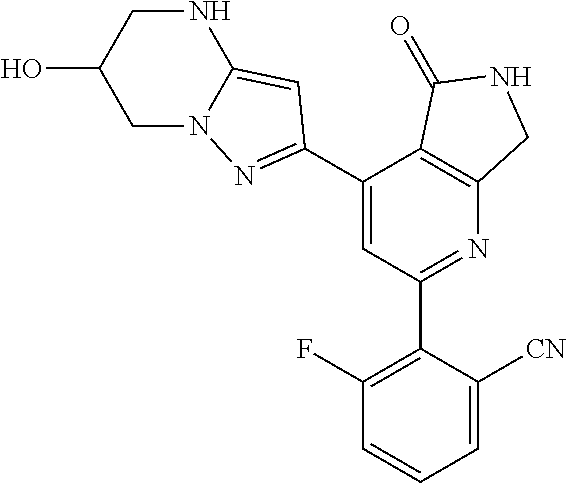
C1(C2=C(F)C=CC=C2[CN])=NC2=C(C(C3=NN4CC(O)CNC4=C3)=C1)C(=O)NC2
